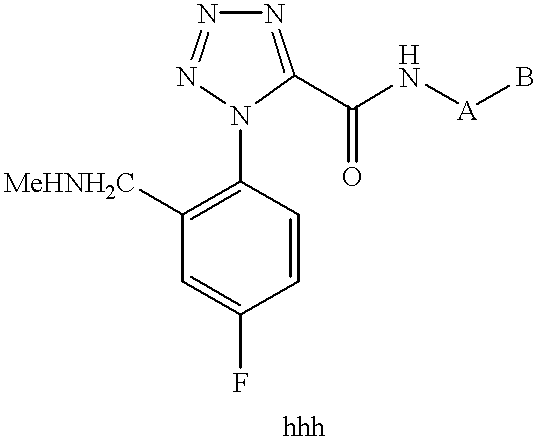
C1=CC(N2C(C(N[A]B)=O)=NN=N2)=C([MeHNH2C])C=C1F
